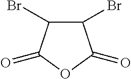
C1(Br)C(Br)C(=O)OC1=O
